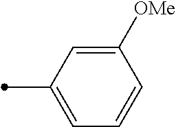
C1([OMe])=CC(C)=CC=C1
